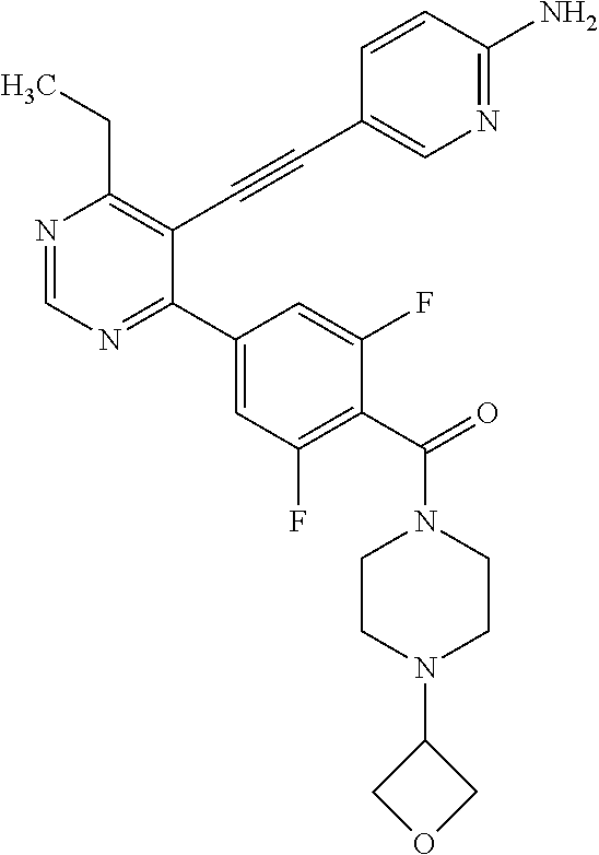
N1=CN=C(C2=CC(F)=C(C(=O)N3CCN(C4COC4)CC3)C(F)=C2)C(C#CC2=CN=C(N)C=C2)=C1CC
